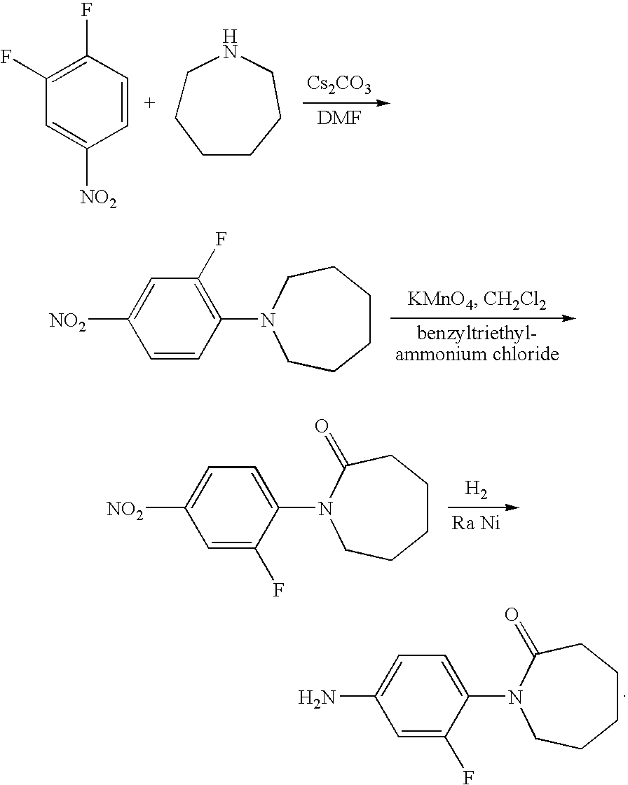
C1(F)=C(F)C=CC([NO2])=C1.C1CCCCCN1.[Cs2CO3].C1=CC(N2CCCCCC2)=C(F)C=C1[NO2].C1=C(F)C(N2CCCCCC2=O)=CC=C1[NO2].[H2].[Ra Ni].C1=C(F)C(N2CCCCCC2=O)=CC=C1N
